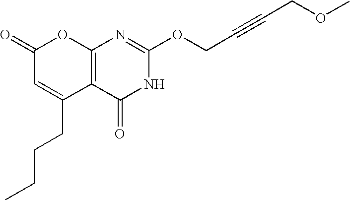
C12=C(C(=O)NC(OCC#CCOC)=N1)C(CCCC)=CC(=O)O2
